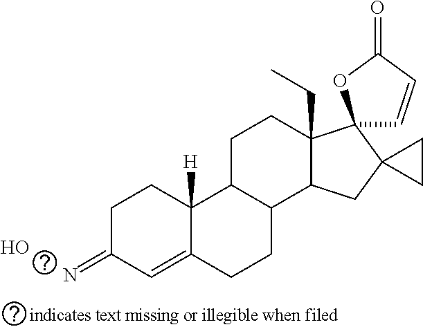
C1C(=N)C=C2C([H])(C1)C1C(CC2)C2C(CC)(CC1)C1(C3(C2)CC3)C=CC(=O)O1.O
